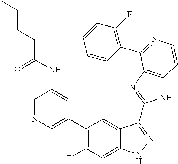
C1=C(C2=C(F)C=C3C(=C2)C(C2=NC4=C(N2)C=CN=C4C2=C(F)C=CC=C2)=NN3)C=C(NC(CCCC)=O)C=N1
